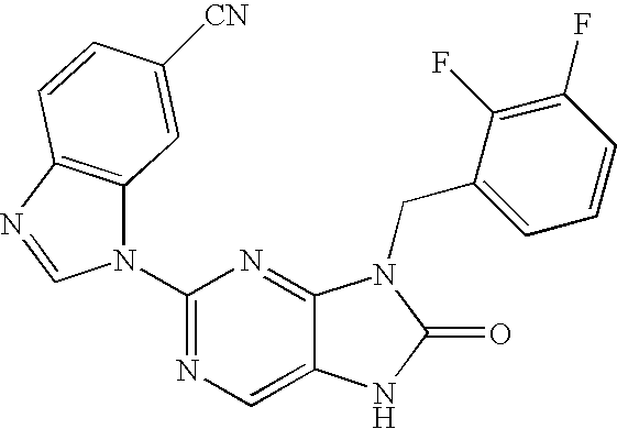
C12=CN=C(N3C4=C(N=C3)C=CC([CN])=C4)N=C1N(CC1=CC=CC(F)=C1F)C(=O)N2
